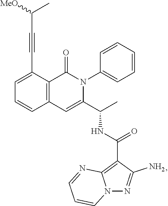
C1=C(C#CC(C)[MeO])C2=C(C=C1)C=C(C(C)NC(=O)C1=C3N(N=C1N)C=CC=N3)N(C1=CC=CC=C1)C2=O
